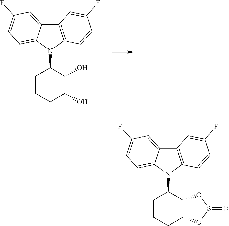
C12=C(N(C3CCCC(O)C3O)C3=CC=C(F)C=C13)C=CC(F)=C2.C12=C(N(C3CCCC4C3OS(=O)O4)C3=CC=C(F)C=C13)C=CC(F)=C2
